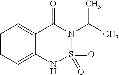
C1=CC=C2C(=C1)C(=O)N(C(C)C)S(=O)(=O)N2
